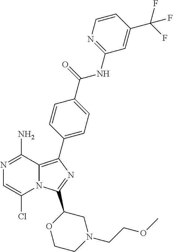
N1=C(N)C2=C(C3=CC=C(C(=O)NC4=NC=CC(C(F)(F)F)=C4)C=C3)N=C(C3OCCN(CCOC)C3)N2C(Cl)=C1
